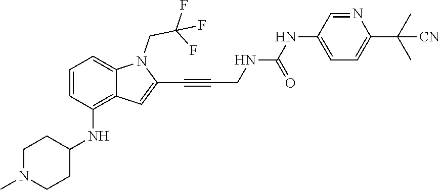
FC(CN1C2=CC=CC(NC3CCN(C)CC3)=C2C=C1C#CCNC(NC1=CC=C(C(C)(C)[CN])N=C1)=O)(F)F
